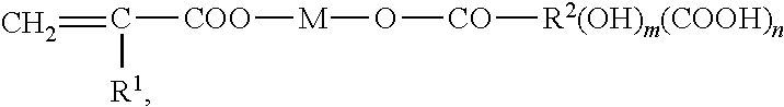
[COO](C(=C)[R1])[M]O[CO][R2(OH)m(COOH)n]
